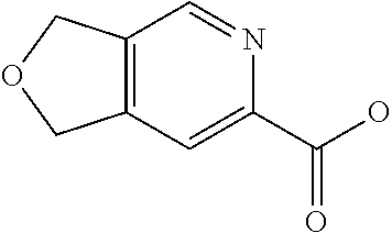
C12=C(C=C(C(O)=O)N=C1)COC2
